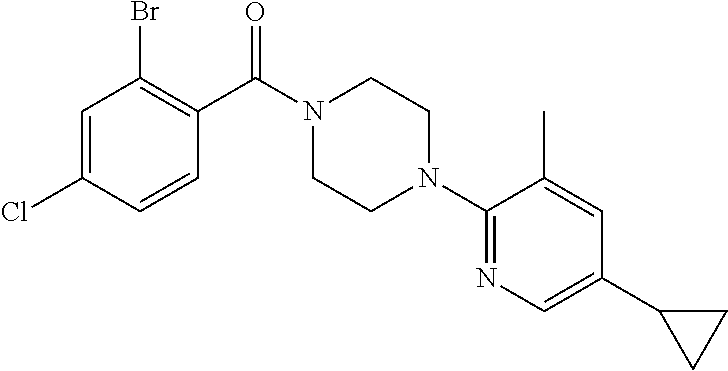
C1=C(Cl)C=CC(C(N2CCN(C3=NC=C(C4CC4)C=C3C)CC2)=O)=C1Br
